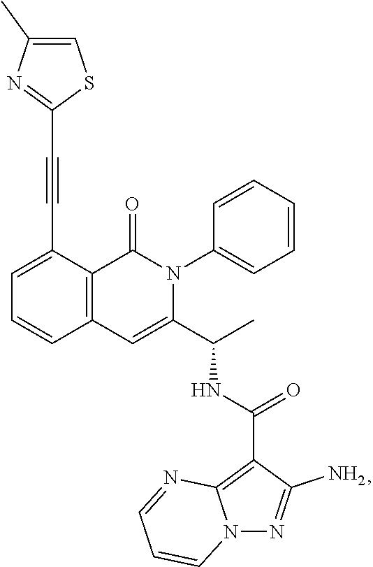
C1=C(C#CC2=NC(C)=CS2)C2=C(C=C1)C=C(C(C)NC(=O)C1=C3N(N=C1N)C=CC=N3)N(C1=CC=CC=C1)C2=O
